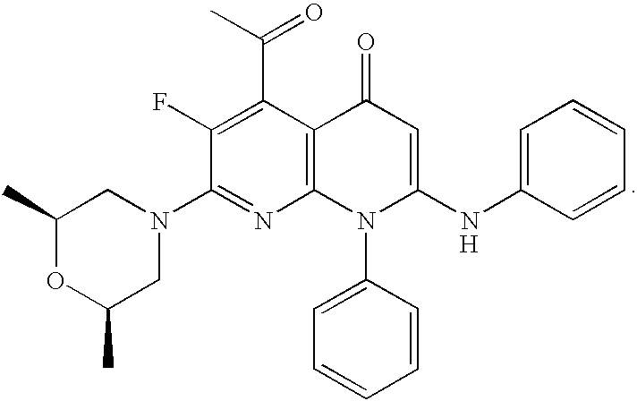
[H].C12=C(C(C(C)=O)=C(F)C(N3CC(C)OC(C)C3)=N1)C(=O)C=C(NC1=CC=CC=C1)N2C1=CC=CC=C1
